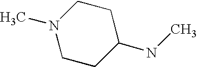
C1CN(C)CCC1NC
